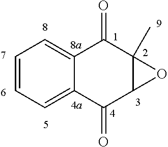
C1=CC=C2C(=C1)C(=O)C1(C)C(C2=O)O1
